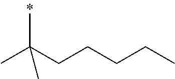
CC(CCCCC)(C)C
